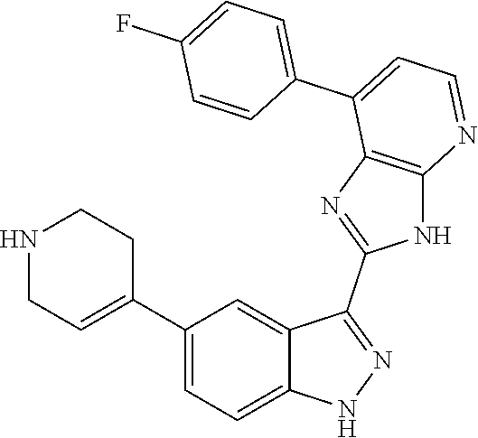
C1(C2=CC=C3C(=C2)C(C2=NC4=C(N2)N=CC=C4C2=CC=C(F)C=C2)=NN3)=CCNCC1
